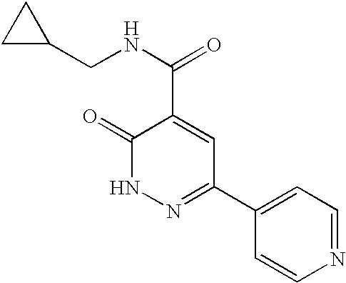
C1=CN=CC=C1C1=NNC(=O)C(C(NCC2CC2)=O)=C1
